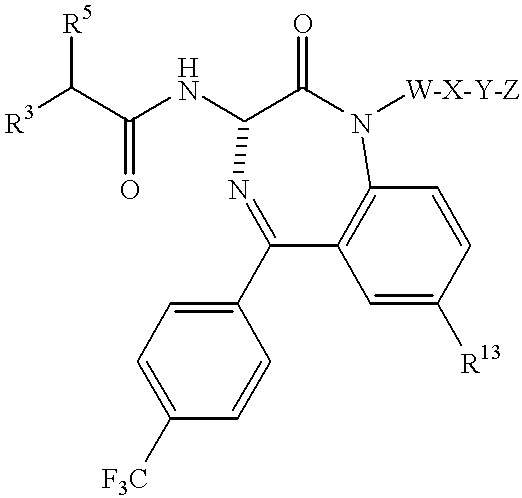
C1(C2=CC=C([F3C])C=C2)=NC(NC(=O)C([R5])[R3])C(=O)N([W-X-Y-Z])C2=C1C=C([R13])C=C2
